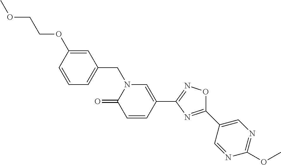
C1=CC(OCCOC)=CC(CN2C(=O)C=CC(C3=NOC(C4=CN=C(OC)N=C4)=N3)=C2)=C1
